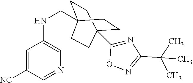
C1=C([NC])C=NC=C1NCC12CCC(C3=NC(C(C)(C)C)=NO3)(CC1)CC2
